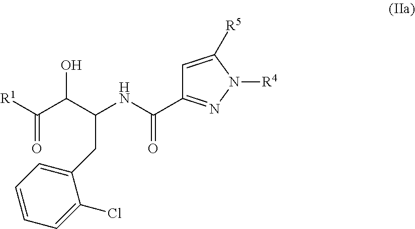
C1=CC=C(Cl)C(CC(NC(=O)C2=NN([R4])C([R5])=C2)C(C(=O)[R1])O)=C1
